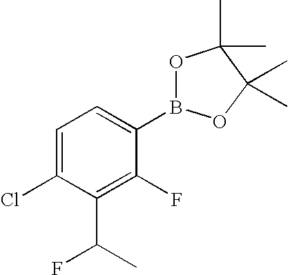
C1=C(Cl)C(C(C)F)=C(F)C(B2OC(C)(C)C(C)(C)O2)=C1
